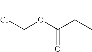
C(OC(C(C)C)=O)Cl
